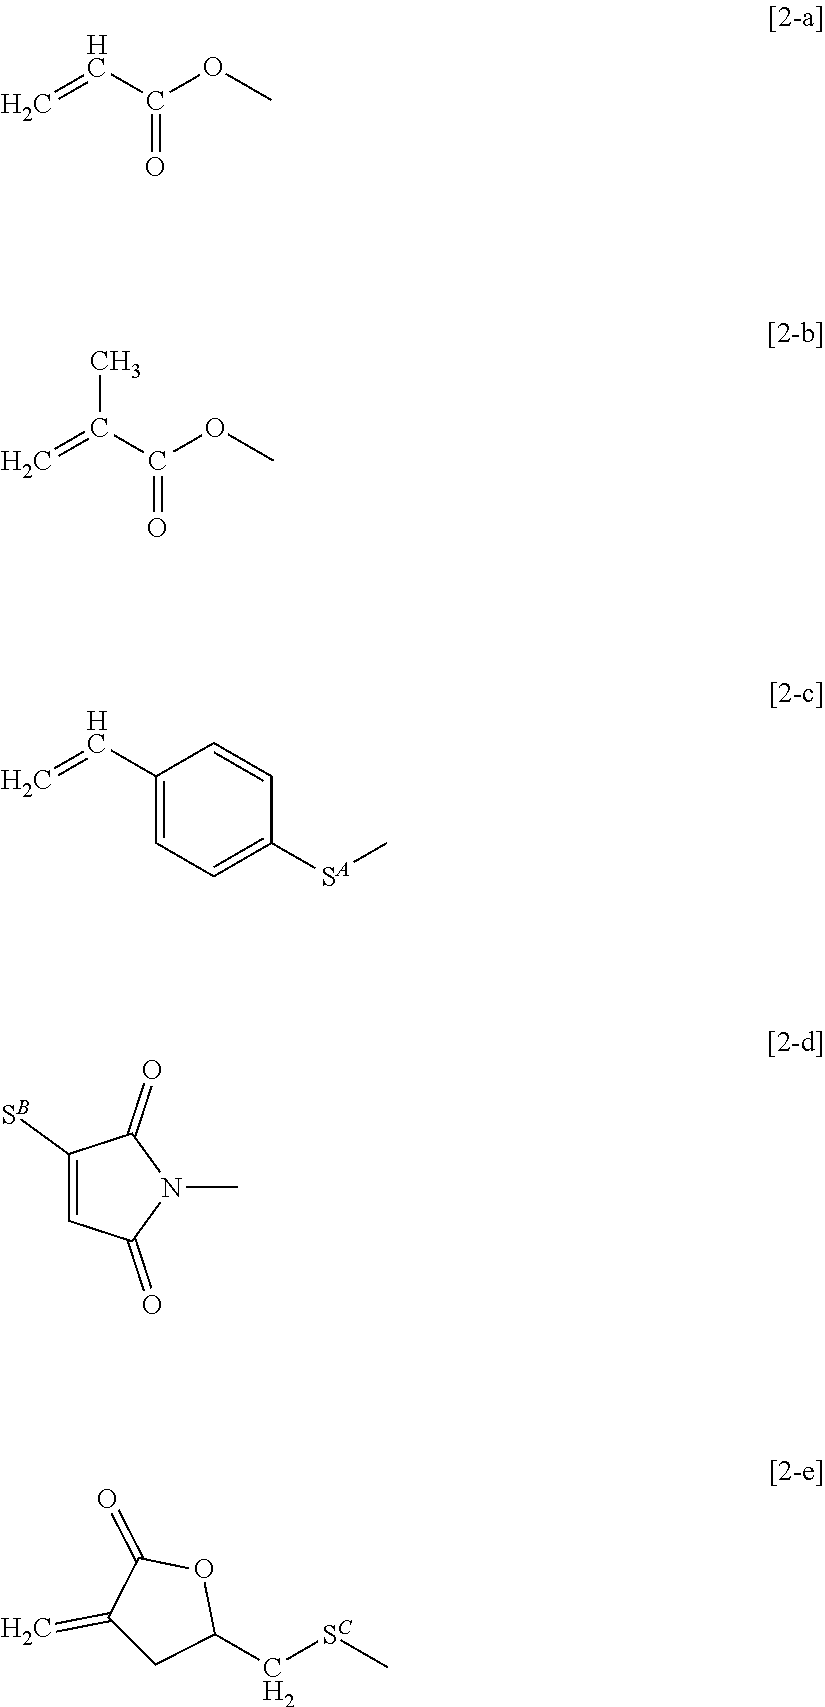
C=CC(OC)=O.C=C(C(OC)=O)C.C=CC1=CC=C([SA]C)C=C1.C1([SB])=CC(=O)N(C)C1=O.C1(=C)CC(C[SC]C)OC1=O
